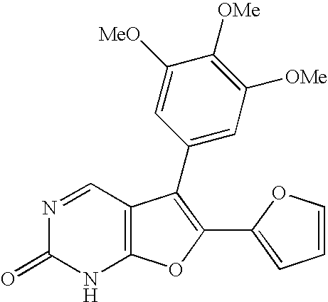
C12=C(C=NC(=O)N1)C(C1=CC([OMe])=C([OMe])C([MeO])=C1)=C(C1=CC=CO1)O2
